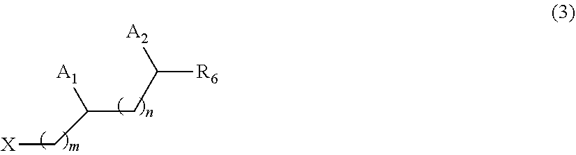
[X]CC(CC([R6])[A2])[A1]
